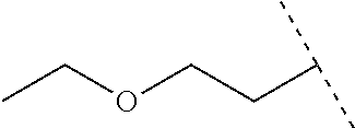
C(COCC)C(C)C
